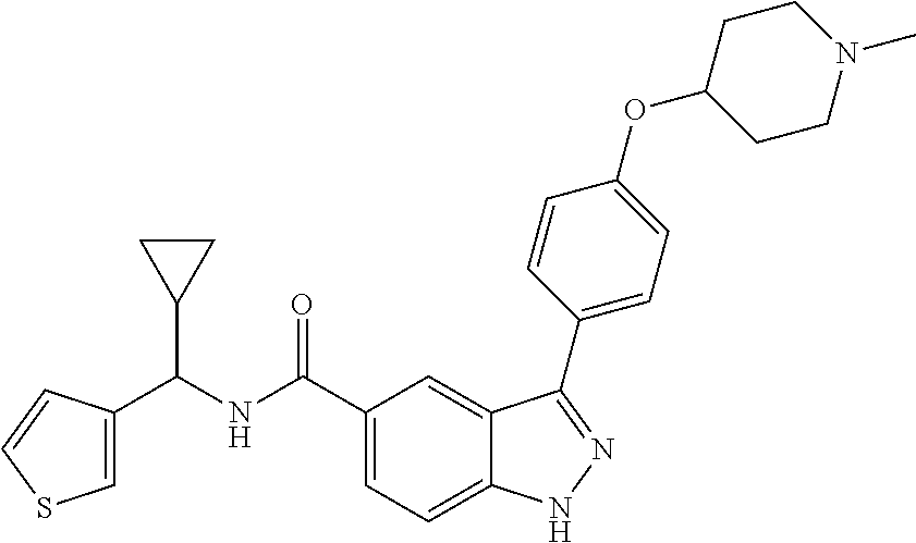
C1=C(C(NC(C2=CC=C3C(=C2)C(C2=CC=C(OC4CCN(C)CC4)C=C2)=NN3)=O)C2CC2)C=CS1
